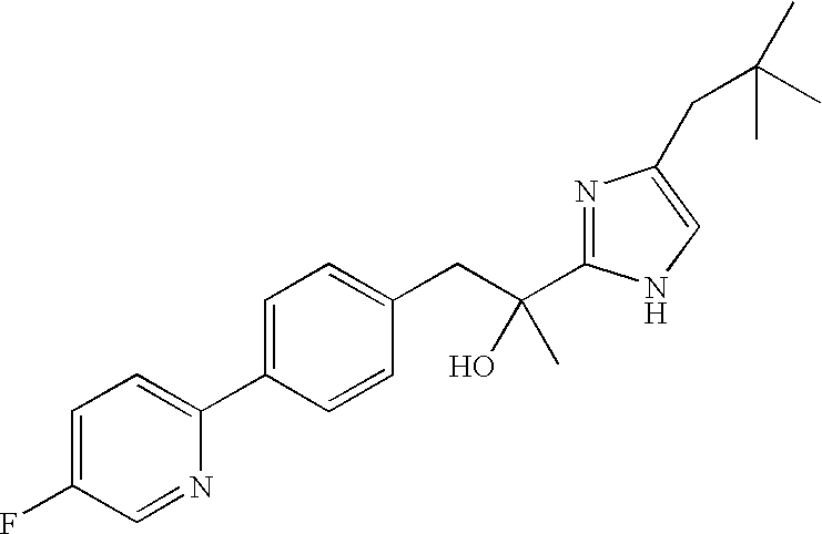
C1=C(F)C=NC(C2=CC=C(CC(C)(O)C3=NC(CC(C)(C)C)=CN3)C=C2)=C1
